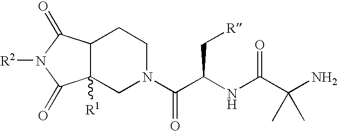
C12C([R1])(CN(C(C(NC(C(N)(C)C)=O)C[R])=O)CC1)C(=O)N([R2])C2=O
